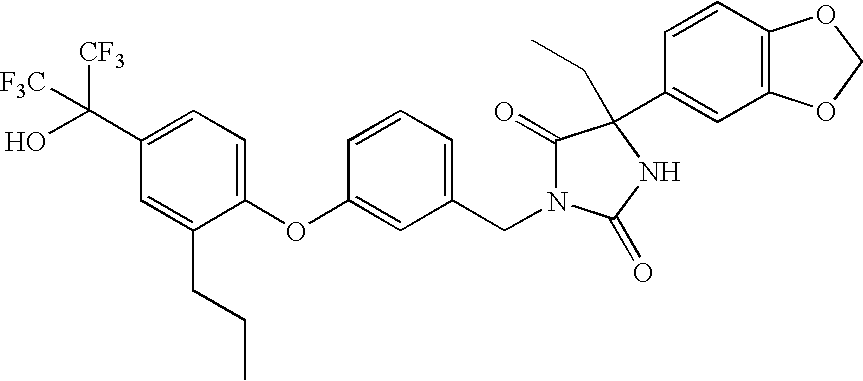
C1(C(O)([CF3])[F3C])=CC=C(OC2=CC(CN3C(=O)C(C4=CC5=C(C=C4)OCO5)(CC)NC3=O)=CC=C2)C(CCC)=C1
